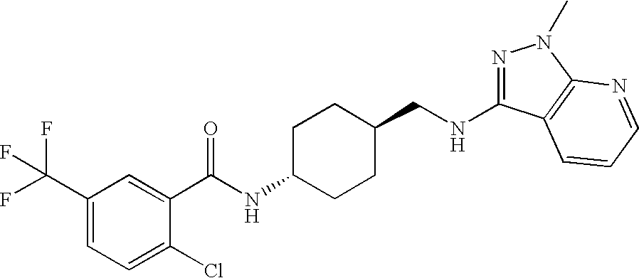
N1=C(NCC2CCC(NC(=O)C3=CC(C(F)(F)F)=CC=C3Cl)CC2)C2=C(N1C)N=CC=C2
